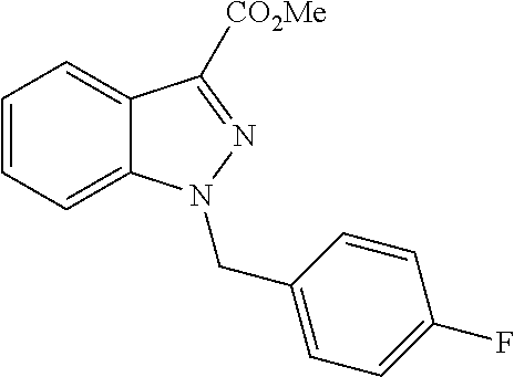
C1=CC=C2C(=C1)C([CO2Me])=NN2CC1=CC=C(F)C=C1
